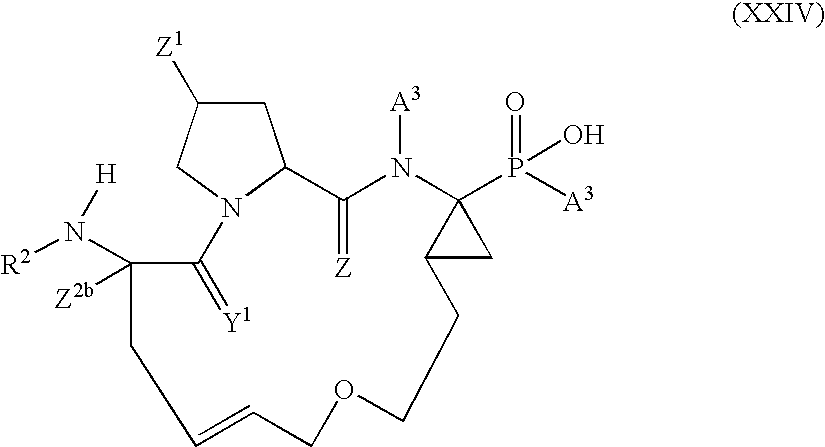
C1C([Z1])CN2C1C(=[Z])N([A3])C1(P(=O)([A3])O)C(C1)CCOCC=CCC([Z2b])(N([R2])[H])C2=[Y1]
